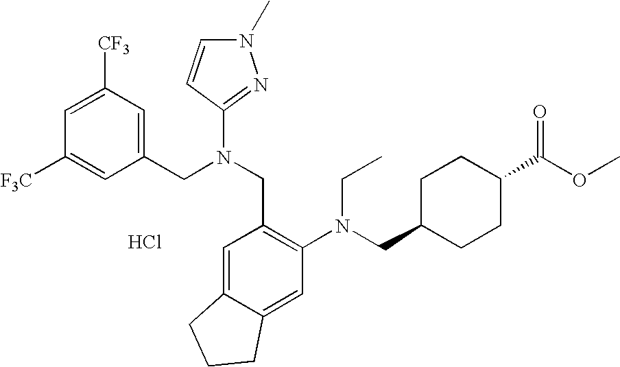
C1([F3C])=CC(CN(CC2=C(N(CC3CCC(C(OC)=O)CC3)CC)C=C3C(=C2)CCC3)C2=NN(C)C=C2)=CC([CF3])=C1.Cl
